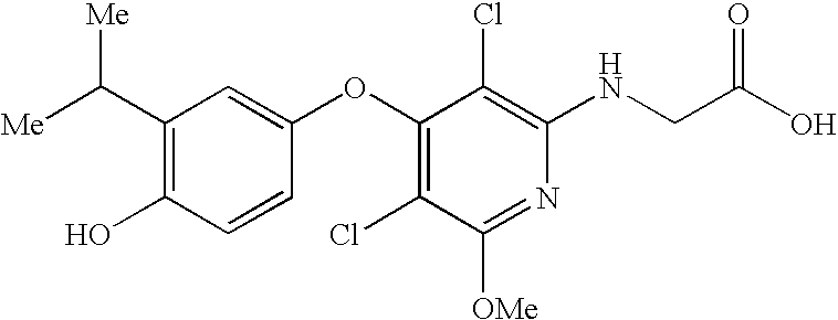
C(C1=C(O)C=CC(OC2=C(Cl)C([OMe])=NC(NCC(O)=O)=C2Cl)=C1)([Me])[Me]
